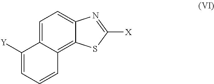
C1=C2C(=C3C(=C1)N=C([X])S3)C=CC=C2[Y]
